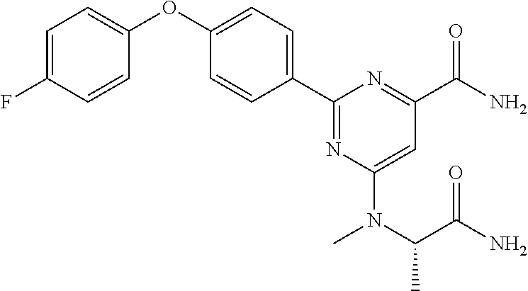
C1=C(F)C=CC(OC2=CC=C(C3=NC(N(C(C)C(N)=O)C)=CC(C(N)=O)=N3)C=C2)=C1
